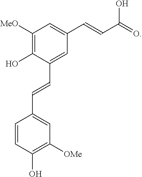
C1=C(C=CC2=CC([OMe])=C(O)C=C2)C(O)=C([MeO])C=C1C=CC(=O)O
